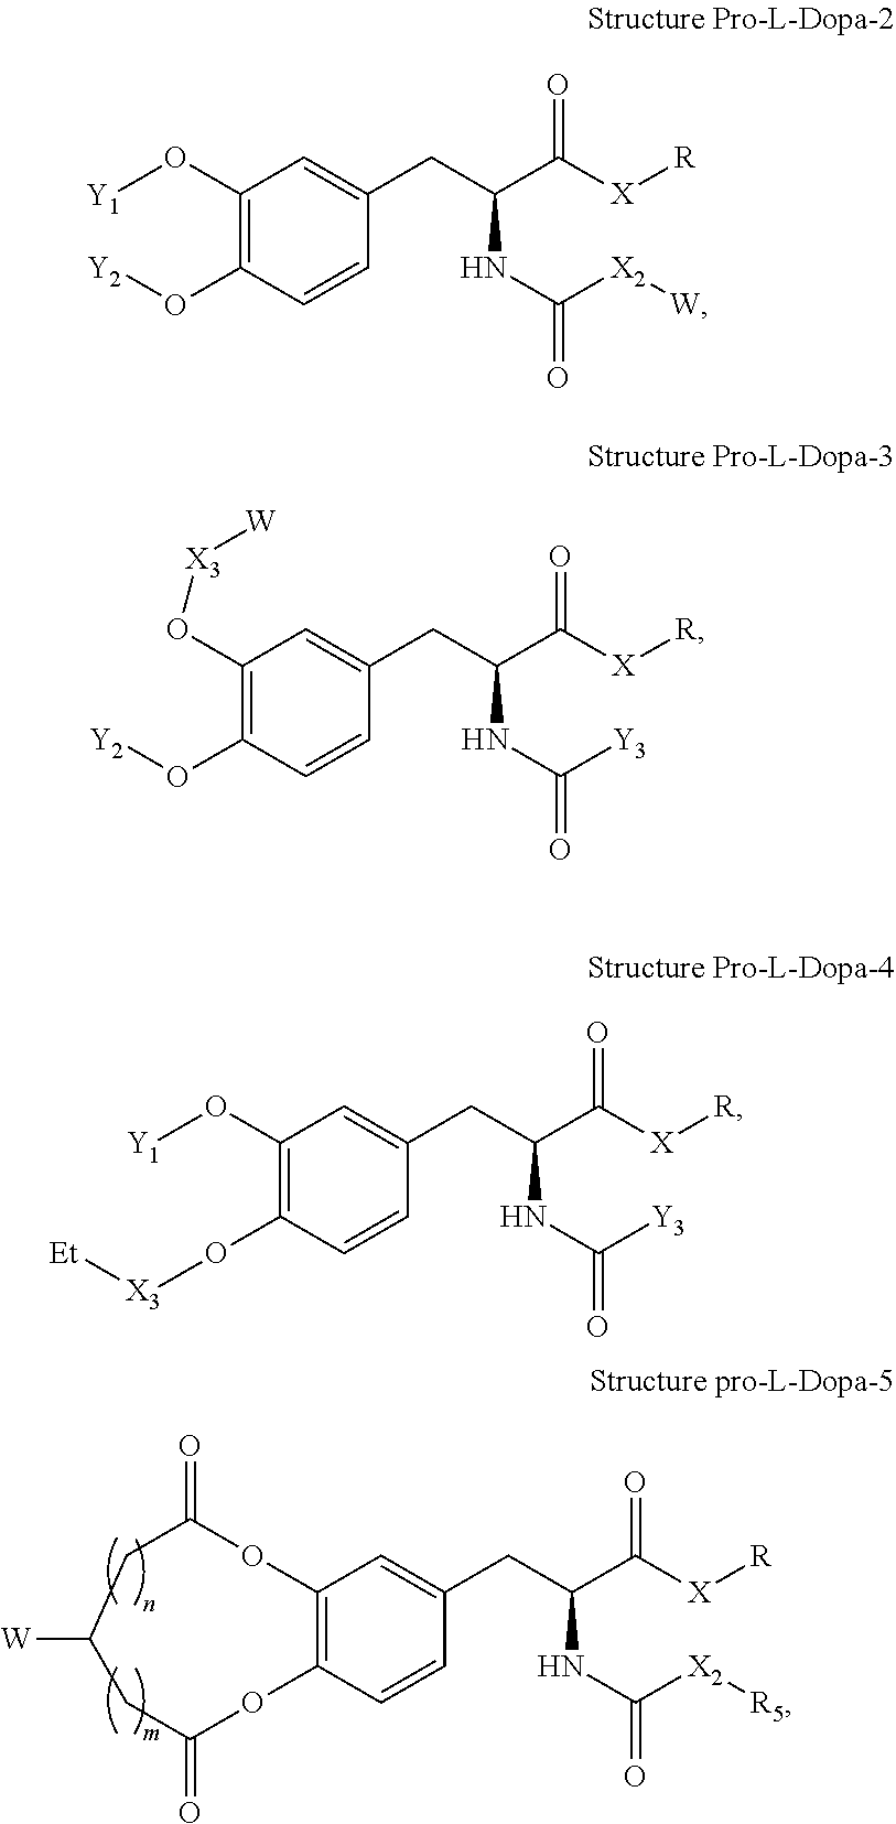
C1(O[Y1])=C(O[Y2])C=CC(CC(C([X][R])=O)NC(=O)[X2][W])=C1.C1(O[X3][W])=C(O[Y2])C=CC(CC(C([X][R])=O)NC(=O)[Y3])=C1.C1(O[Y1])=C(O[X3][Et])C=CC(CC(C([X][R])=O)NC(=O)[Y3])=C1.C12=C(C=CC(CC(C([X][R])=O)NC(=O)[X2][R5])=C1)OC(=O)CC([W])CC(=O)O2
